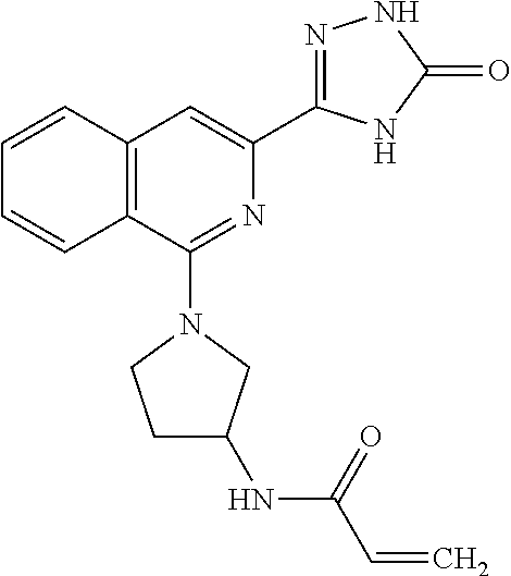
C1=CC2=C(C=C1)C(N1CCC(NC(C=C)=O)C1)=NC(C1=NNC(=O)N1)=C2
